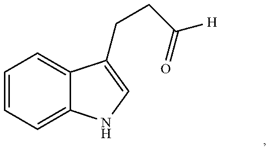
C12=CC=CC=C1NC=C2CCC([H])=O
